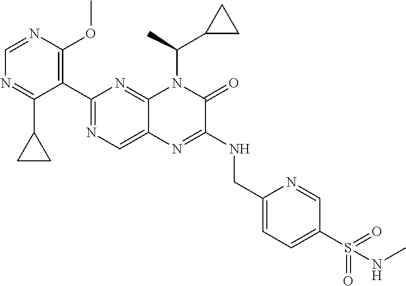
C1=NC(OC)=C(C2=NC=C3C(=N2)N(C(C2CC2)C)C(=O)C(NCC2=CC=C(S(=O)(=O)NC)C=N2)=N3)C(C2CC2)=N1
